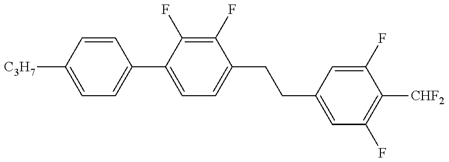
C1=C([C3H7])C=CC(C2=CC=C(CCC3=CC(F)=C([CHF2])C(F)=C3)C(F)=C2F)=C1
